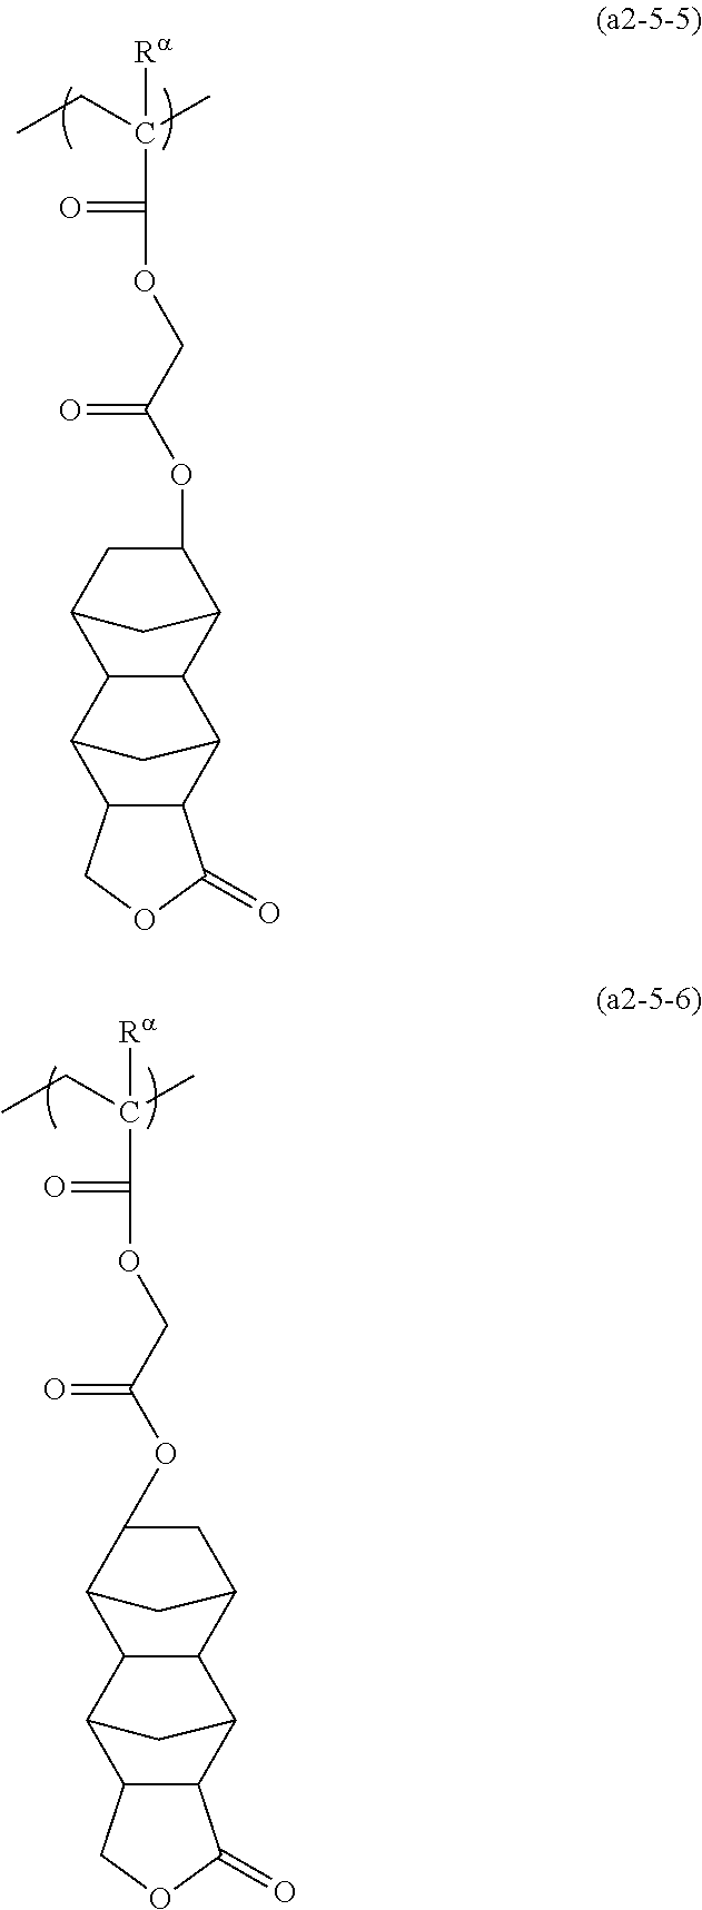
CCC(C)([Ra])C(=O)OCC(=O)OC1CC2C3C(C1C2)C1C2C(C3C1)COC2=O.CCC(C)([Ra])C(=O)OCC(=O)OC1C2C3C(C(C2)C1)C1C2C(C3C1)COC2=O
